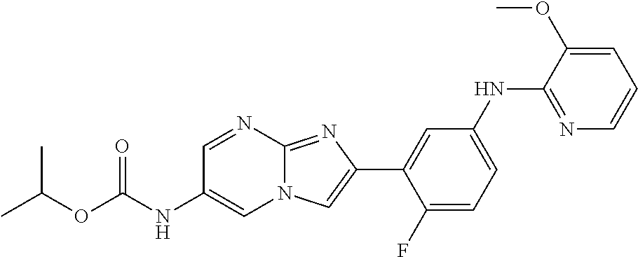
C1=NC2=NC(C3=CC(NC4=NC=CC=C4OC)=CC=C3F)=CN2C=C1NC(OC(C)C)=O
